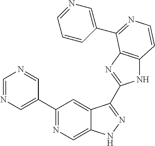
C1=NC=C(C2=NC=C3C(=C2)C(C2=NC4=C(N2)C=CN=C4C2=CN=CC=C2)=NN3)C=N1
